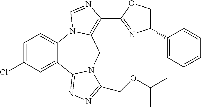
C12=CC=C(Cl)C=C1C1=NN=C(COC(C)C)N1CC1=C(C3=NC(C4=CC=CC=C4)CO3)N=CN21
